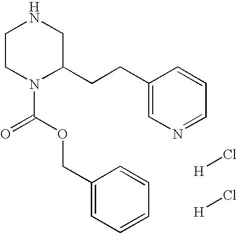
C1CN(C(=O)OCC2=CC=CC=C2)C(CCC2=CN=CC=C2)CN1.[H]Cl.[H]Cl
